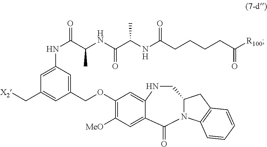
C1=C(NC(=O)C(NC(C(NC(CCCCC([R100])=O)=O)C)=O)C)C=C(COC2=C([MeO])C=C3C(=C2)NCC2N(C4=C(C2)C=CC=C4)C3=O)C=C1C[X2]
